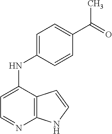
C12=C(C(NC3=CC=C(C(C)=O)C=C3)=CC=N1)C=CN2
